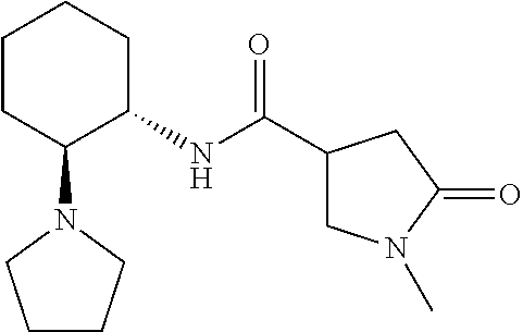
C1CC(N2CCCC2)C(NC(C2CN(C)C(=O)C2)=O)CC1
